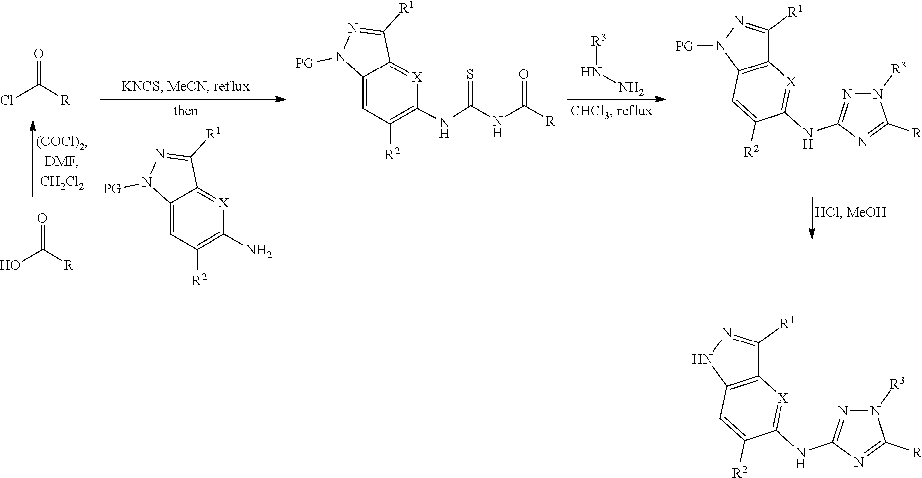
C1=C2C(=[X]C(N)=C1[R2])C([R1])=NN2[PG].[R3]NN.O=C(Cl)[R].O=C(O)[R].C12=[X]C(NC(NC([R])=O)=S)=C([R2])C=C1N([PG])N=C2[R1].N1=C(NC2=[X]C3=C(C=C2[R2])N([PG])N=C3[R1])N=C([R])N1[R3].[R3]N1C([R])=NC(NC2=[X]C3=C(NN=C3[R1])C=C2[R2])=N1
